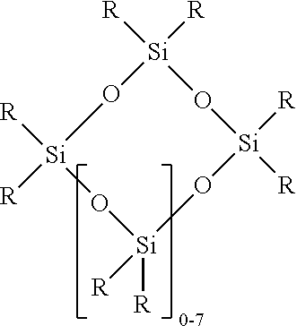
[R][Si]1([R])O[Si]([R])([R])O[Si]([R])([R])O[Si]([R])([R])O1
